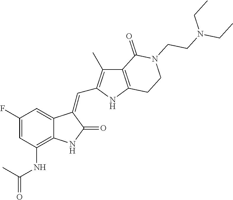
C1(F)=CC(NC(=O)C)=C2C(=C1)C(=CC1=C(C)C3=C(N1)CCN(CCN(CC)CC)C3=O)C(=O)N2
